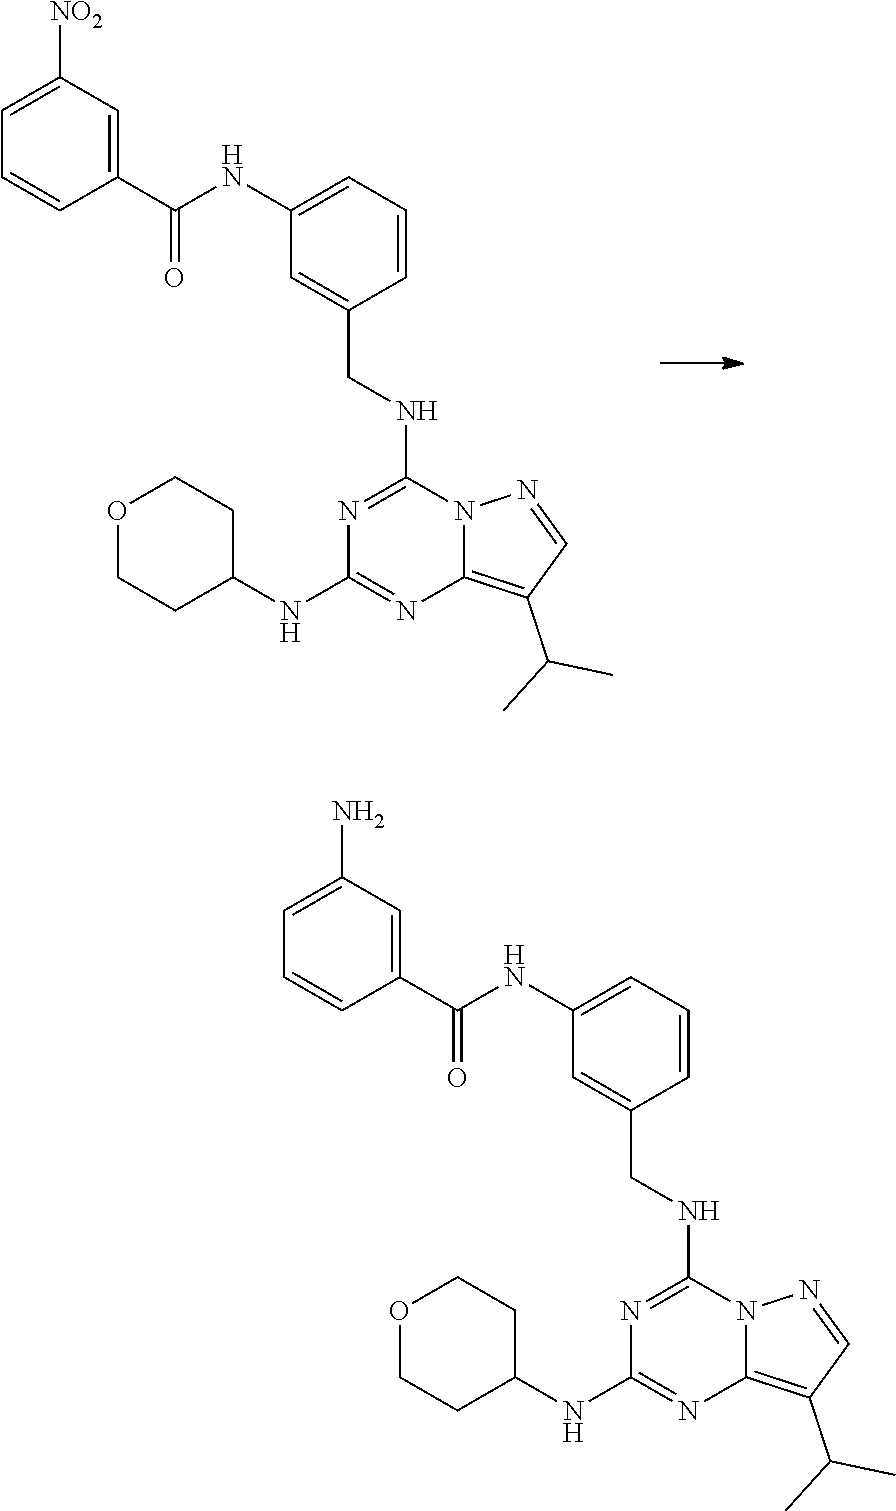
C1(NC(C2=CC([NO2])=CC=C2)=O)=CC=CC(CNC2=NC(NC3CCOCC3)=NC3=C(C(C)C)C=NN23)=C1.C1(NC(C2=CC(N)=CC=C2)=O)=CC=CC(CNC2=NC(NC3CCOCC3)=NC3=C(C(C)C)C=NN23)=C1
